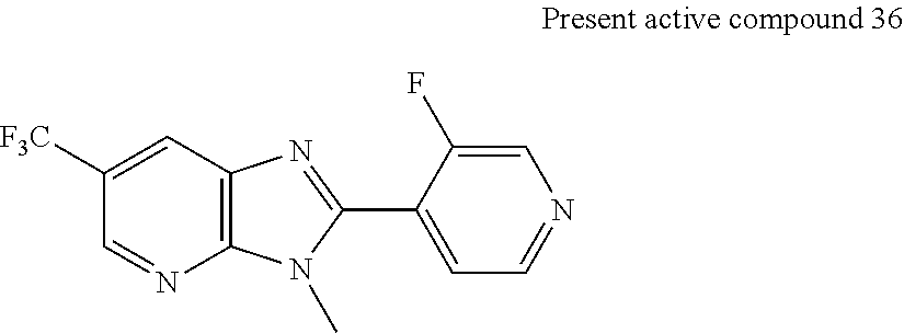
C1=C([F3C])C=NC2=C1N=C(C1=CC=NC=C1F)N2C
